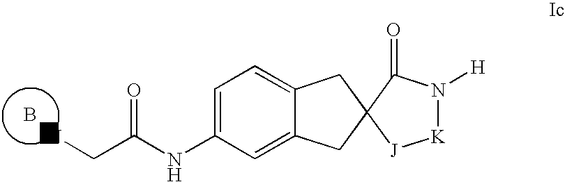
C(C(NC1=CC=C2C(=C1)CC1(C2)[J][K]N([H])C1=O)=O)N.B
